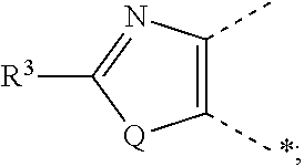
C1(C)=C(C)N=C([R3])[Q]1.*
